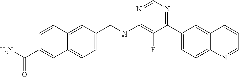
N1=CN=C(C2=CC=C3C(=C2)C=CC=N3)C(F)=C1NCC1=CC=C2C(=C1)C=CC(C(=O)N)=C2
